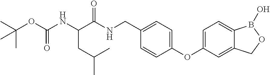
C(OC(NC(C(NCC1=CC=C(OC2=CC=C3C(=C2)COB3O)C=C1)=O)CC(C)C)=O)(C)(C)C
